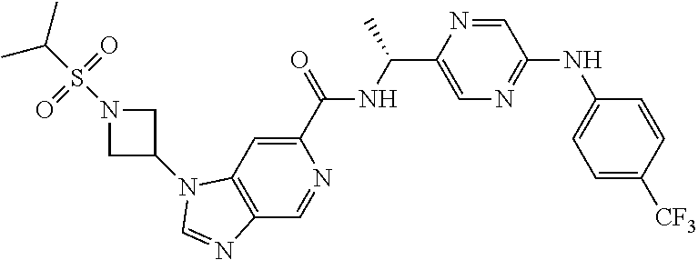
C1(C(=O)NC(C2=CN=C(NC3=CC=C([CF3])C=C3)C=N2)C)=CC2=C(C=N1)N=CN2C1CN(S(=O)(=O)C(C)C)C1
